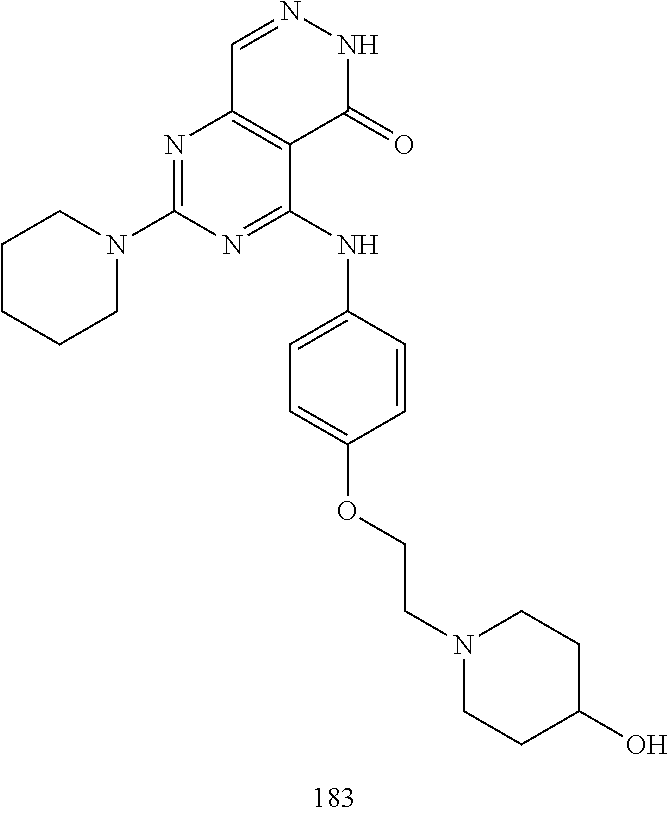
C1=NNC(=O)C2=C1N=C(N1CCCCC1)N=C2NC1=CC=C(OCCN2CCC(O)CC2)C=C1
